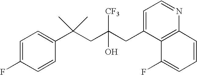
C1=CC(C(CC(CC2=CC=NC3=C2C(F)=CC=C3)([CF3])O)(C)C)=CC=C1F
